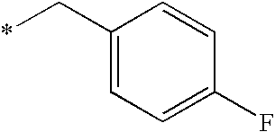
C1=C(C*)C=CC(F)=C1
